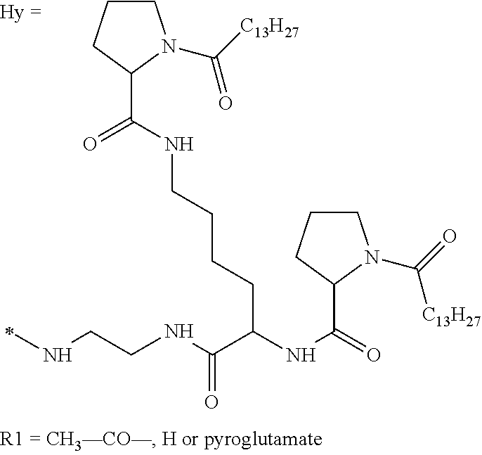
C1CCC(C(NCCCCC(NC(=O)C2N(C(=O)[C13H27])CCC2)C(NCCNC)=O)=O)N1C([C13H27])=O
